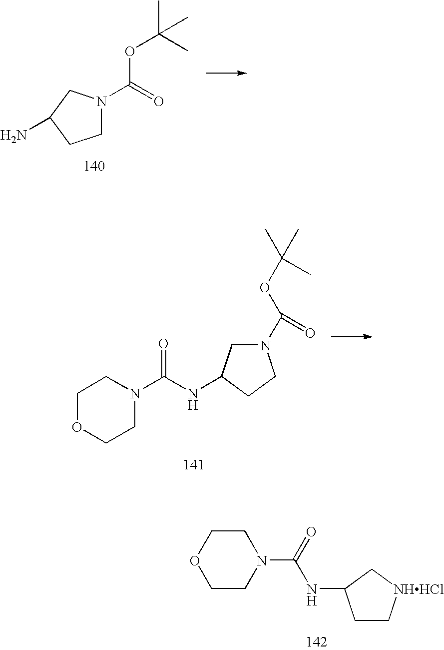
C1N(C(=O)OC(C)(C)C)CC(N)C1.C1OCCN(C(NC2CN(C(OC(C)(C)C)=O)CC2)=O)C1.O1CCN(C(=O)NC2CC[NHHCl]C2)CC1
